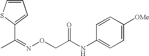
C1=CC([OMe])=CC=C1NC(CON=C(C)C1=CC=CS1)=O
